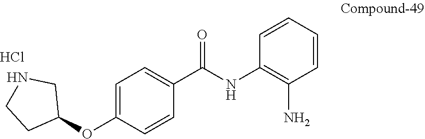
C1=C(OC2CNCC2)C=CC(C(NC2=C(N)C=CC=C2)=O)=C1.Cl
